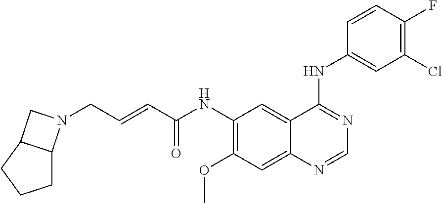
C(C=CC(NC1=C(OC)C=C2C(=C1)C(NC1=CC(Cl)=C(F)C=C1)=NC=N2)=O)N1C2CCCC2C1
